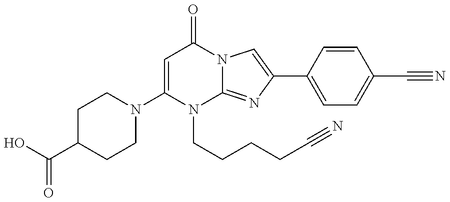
C1(N2CCC(C(O)=O)CC2)=CC(=O)N2C(=NC(C3=CC=C(C#N)C=C3)=C2)N1CCCCC#N
